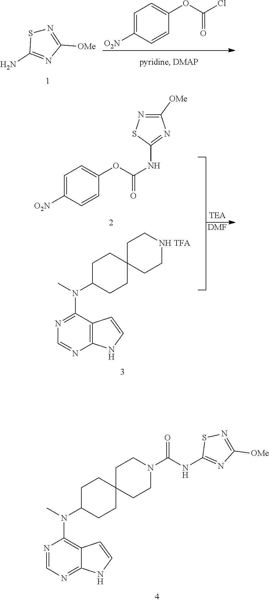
C1=C([O2N])C=CC(OC(Cl)=O)=C1.N1=C([OMe])N=C(N)S1.N1=C(N(C)C2CCC3(CC2)CCNCC3)C2=C(N=C1)NC=C2.[TFA].C1=C([O2N])C=CC(OC(NC2=NC([OMe])=NS2)=O)=C1.[DMF].N1=CN=C2C(=C1N(C)C1CCC3(CC1)CCN(C(NC1=NC([OMe])=NS1)=O)CC3)C=CN2
